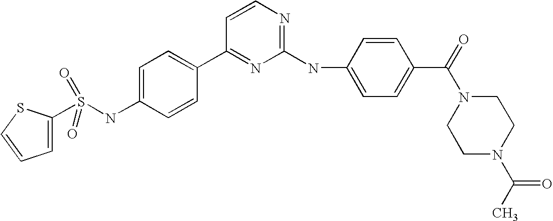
S(NC1=CC=C(C2=NC(NC3=CC=C(C(=O)N4CCN(C(C)=O)CC4)C=C3)=NC=C2)C=C1)(=O)(=O)C1=CC=CS1
